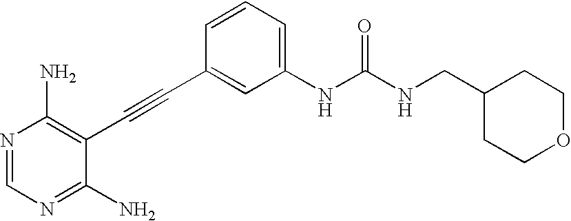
N1=CN=C(N)C(C#CC2=CC(NC(NCC3CCOCC3)=O)=CC=C2)=C1N
